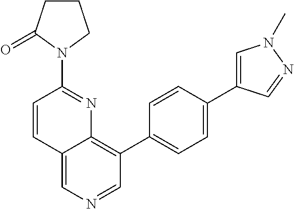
C1=CC2=CN=CC(C3=CC=C(C4=CN(C)N=C4)C=C3)=C2N=C1N1CCCC1=O
